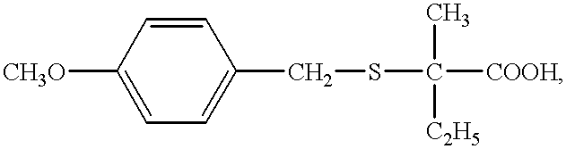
[CH3O]C1=CC=C(CSC(C)([C2H5])[COOH])C=C1
